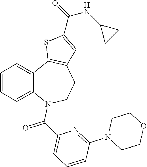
C1=CC=C2C(=C1)C1=C(CCN2C(C2=CC=CC(N3CCOCC3)=N2)=O)C=C(C(=O)NC2CC2)S1
